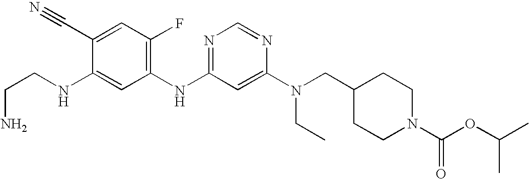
C1(C#N)=CC(F)=C(NC2=NC=NC(N(CC3CCN(C(OC(C)C)=O)CC3)CC)=C2)C=C1NCCN
